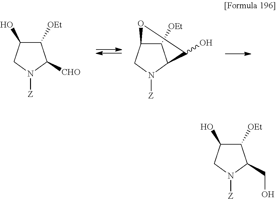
C1([OEt])C(O)CN([Z])C1[CHO].C1([OEt])C2CN([Z])C1C(O)O2.C1([OEt])C(O)CN([Z])C1CO
